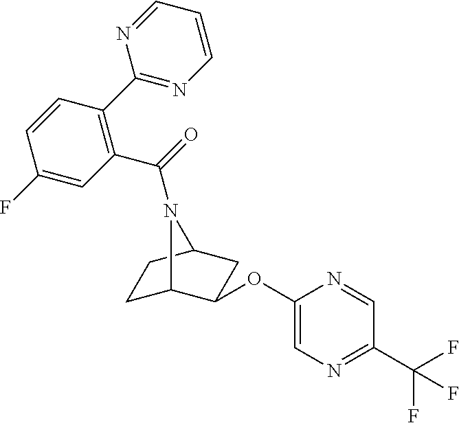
C1(OC2C3CCC(C2)N3C(=O)C2=C(C3=NC=CC=N3)C=CC(F)=C2)=CN=C(C(F)(F)F)C=N1
